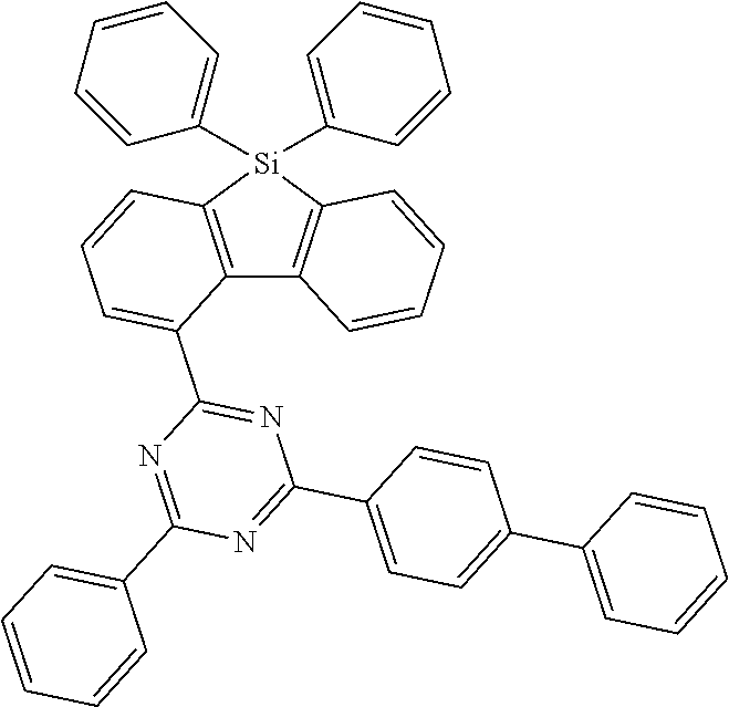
C12=C([Si](C3=CC=CC=C3)(C3=CC=CC=C3)C3=C1C(C1=NC(C4=CC=C(C5=CC=CC=C5)C=C4)=NC(C4=CC=CC=C4)=N1)=CC=C3)C=CC=C2
